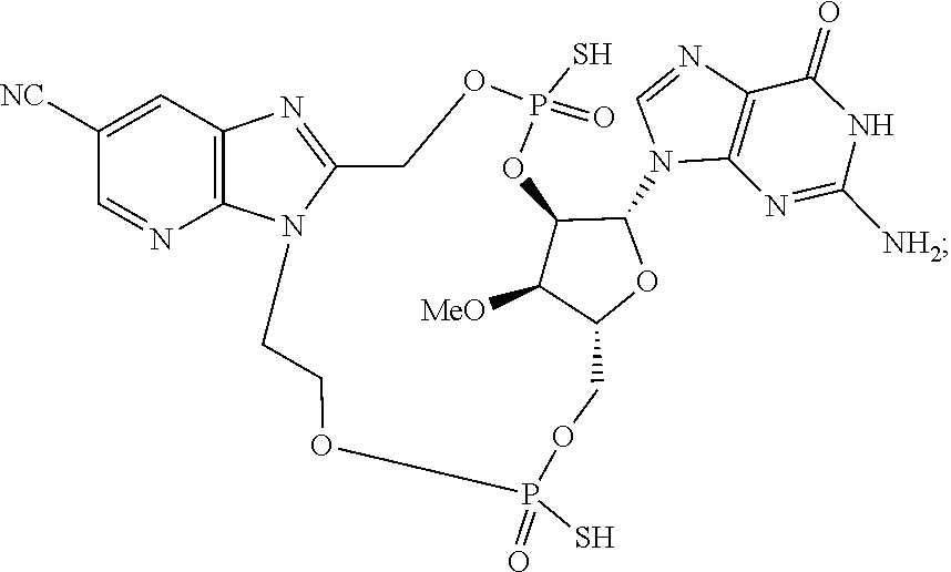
C1=NC2=C(N1C1C3C([MeO])C(COP(S)(=O)OCCN4C(=NC5=C4N=CC([NC])=C5)COP(S)(=O)O3)O1)N=C([NH2])NC2=O
